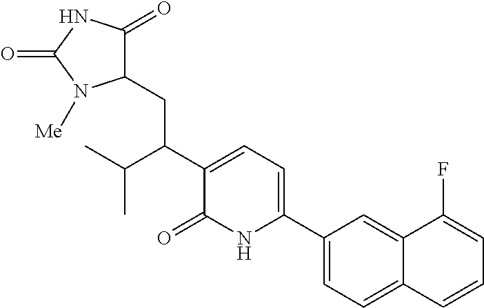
C1(C2=CC=C(C(CC3C(=O)NC(=O)N3[Me])C(C)C)C(=O)N2)=CC=C2C(=C1)C(F)=CC=C2
